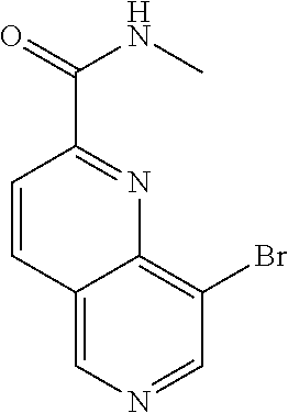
C12=CN=CC(Br)=C1N=C(C(=O)NC)C=C2
